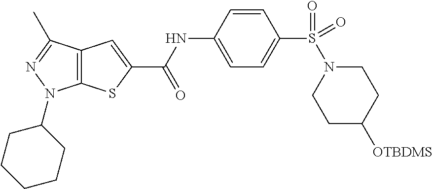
C1=C(NC(=O)C2=CC3=C(S2)N(C2CCCCC2)N=C3C)C=CC(S(=O)(N2CCC([OTBDMS])CC2)=O)=C1
